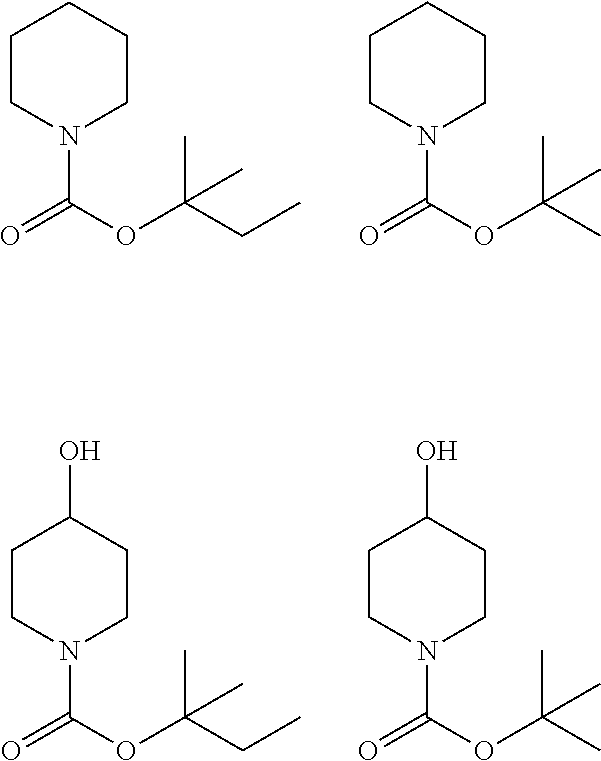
C1CN(C(OC(C)(C)CC)=O)CCC1.C1CN(C(OC(C)(C)C)=O)CCC1.C1CN(C(OC(C)(C)CC)=O)CCC1O.C1CN(C(OC(C)(C)C)=O)CCC1O
